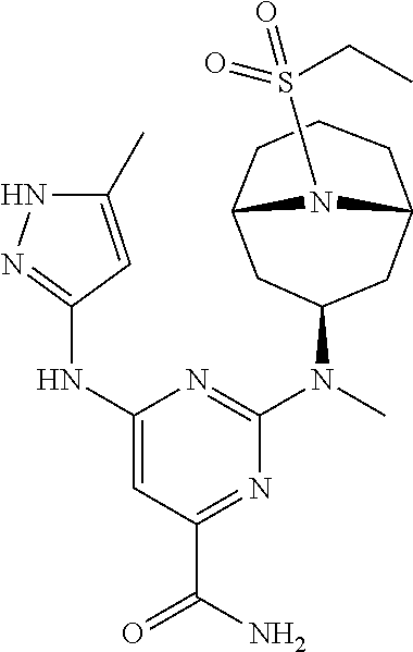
N1(S(=O)(=O)CC)C2CC(N(C)C3=NC(NC4=NNC(C)=C4)=CC(C(N)=O)=N3)CC1CCC2
